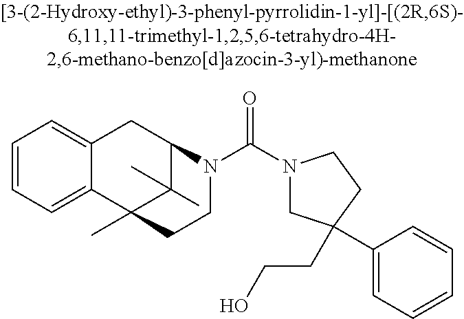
C1=CC=C2C(=C1)CC1C(C)(C)C2(C)CCN1C(N1CC(C2=CC=CC=C2)(CCO)CC1)=O
